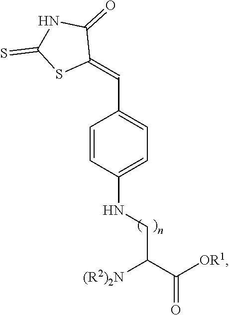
C(C(C([OR1])=O)[(R2)2N])NC1=CC=C(C=C2C(=O)NC(=S)S2)C=C1
